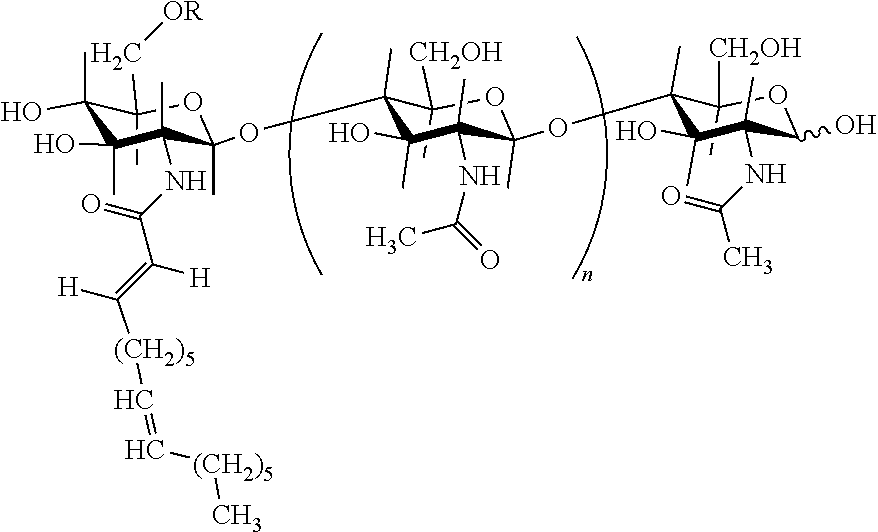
C1(C)([CH2OH])OC(O)C(NC(=O)C)(C)C(O)(C)C1(OC1(C)OC(C)([CH2OH])C(OC2(C)C(C)(NC(C([H])=C([H])[(CH2)5]C=C[(CH2)5]C)=O)C(C)(O)C(C)(O)C(C)(C[OR])O2)(C)C(O)(C)C1(NC(=O)C)C)C
